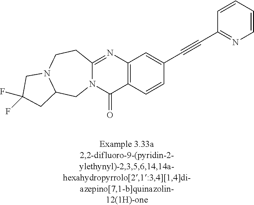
N12C(=NC3=C(C1=O)C=CC(C#CC1=NC=CC=C1)=C3)CCN1C(C2)CC(F)(F)C1
